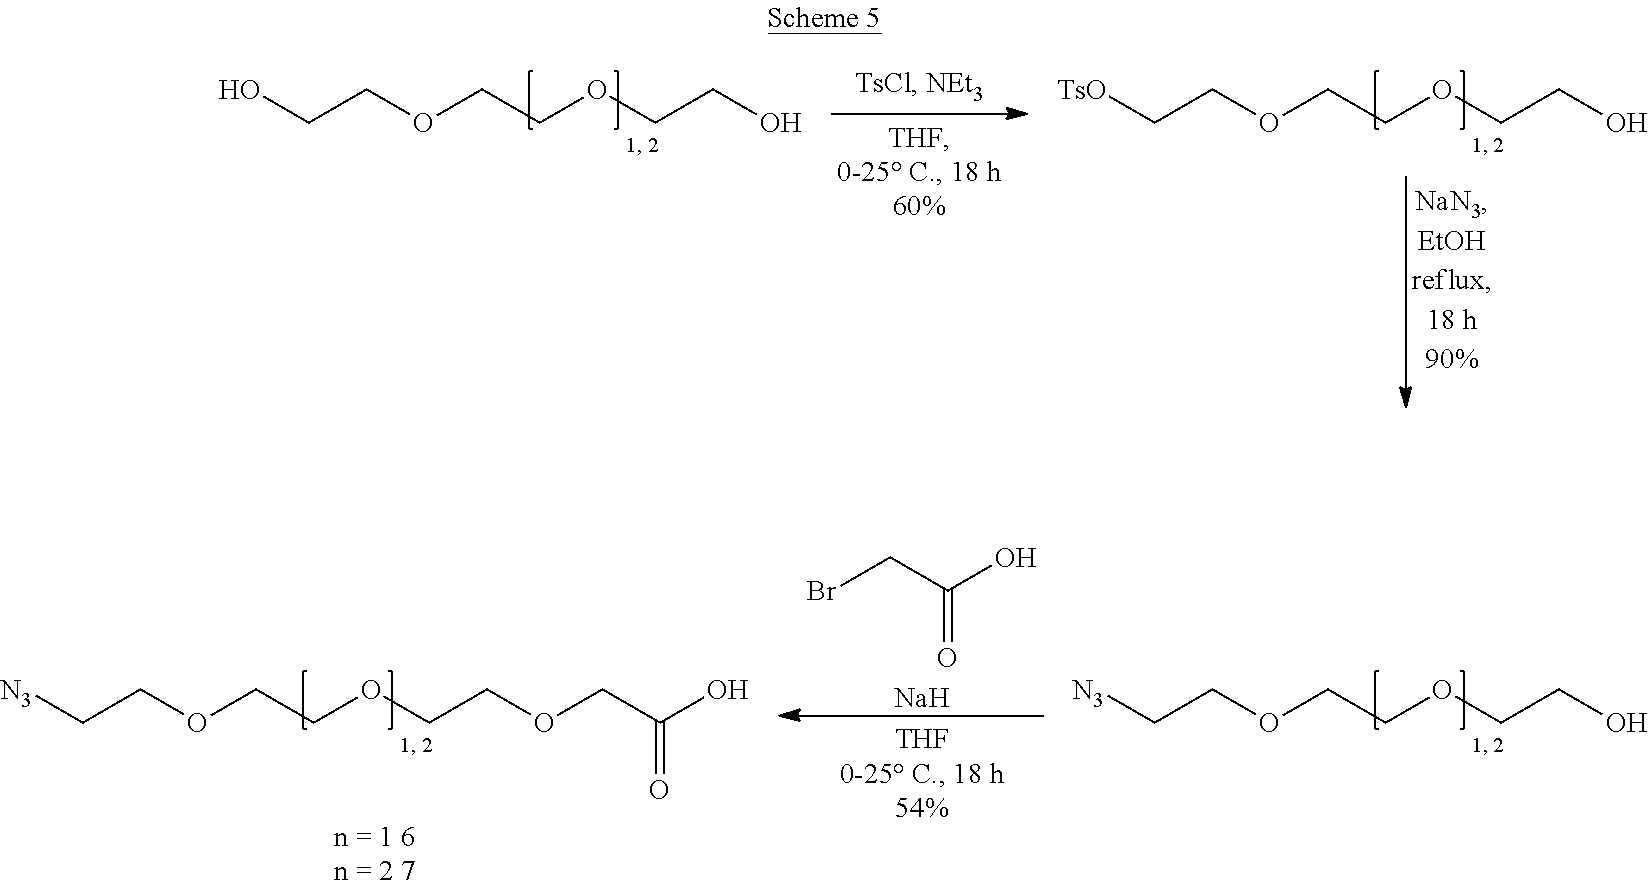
[TsO]CCOCCOCCO.OCCOCCOCCO.[N3]CCOCCOCCOCC(O)=O.C(=O)(CBr)O.[Na].[N3]CCOCCOCCO
